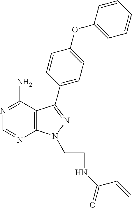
C1=CC=CC(OC2=CC=C(C3=NN(CCNC(C=C)=O)C4=C3C(N)=NC=N4)C=C2)=C1
